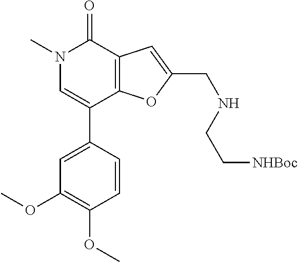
N1(C)C=C(C2=CC(OC)=C(OC)C=C2)C2=C(C1=O)C=C(CNCC[NHBoc])O2
